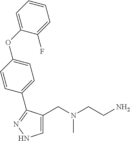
C1=C(CN(CCN)C)C(C2=CC=C(OC3=CC=CC=C3F)C=C2)=NN1
